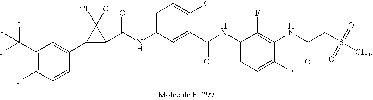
C1(C(F)(F)F)=C(F)C=CC(C2C(C(NC3=CC=C(Cl)C(C(=O)NC4=CC=C(F)C(NC(=O)CS(C)(=O)=O)=C4F)=C3)=O)C2(Cl)Cl)=C1
